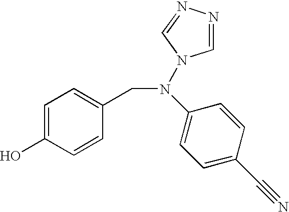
C(N(N1C=NN=C1)C1=CC=C(C#N)C=C1)C1=CC=C(O)C=C1
